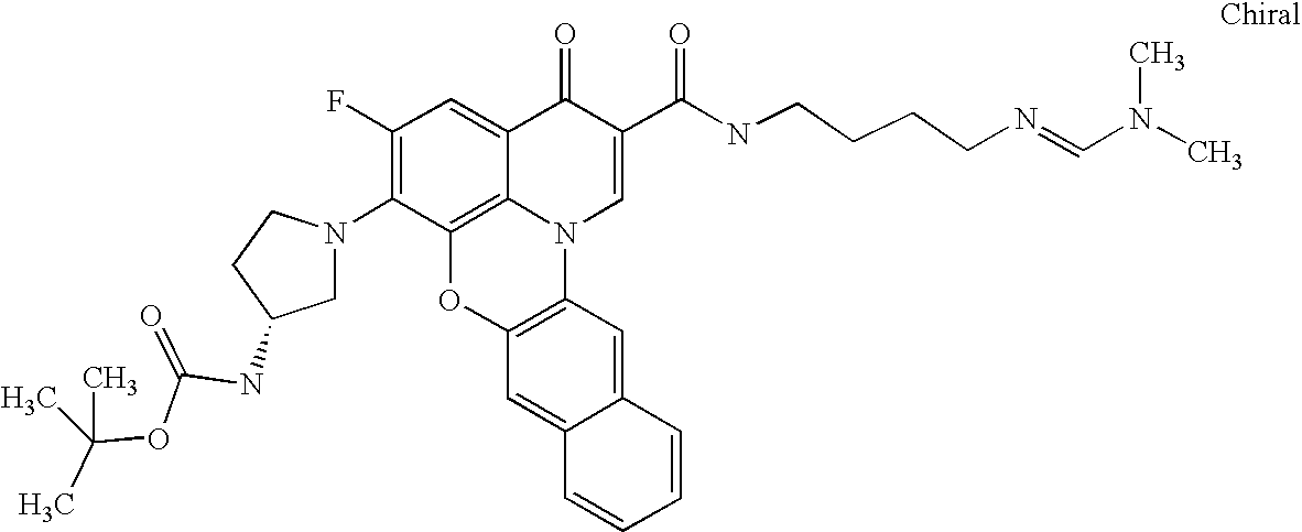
C1(F)=C(N2CC(NC(OC(C)(C)C)=O)CC2)C2=C3C(=C1)C(=O)C(C(NCCCCN=CN(C)C)=O)=CN3C1=C(O2)C=C2C(=C1)C=CC=C2
